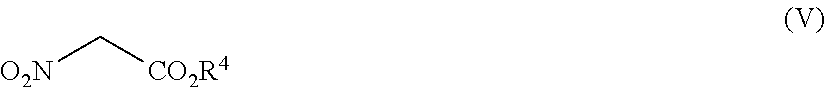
C([CO2R4])[O2N]
